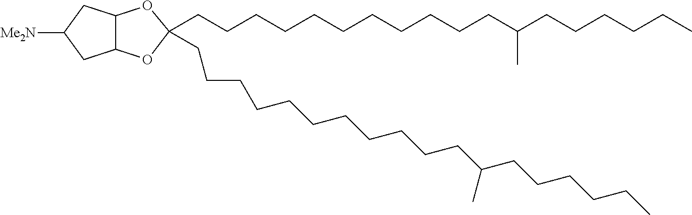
C12C(OC(CCCCCCCCCCCC(CCCCCC)C)(CCCCCCCCCCCC(CCCCCC)C)O1)CC([Me2N])C2
